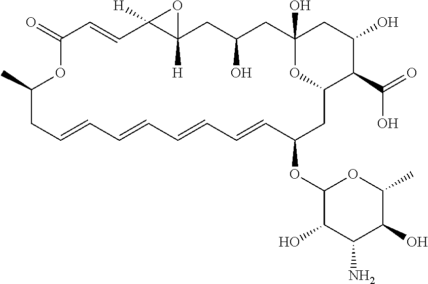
C1(OC2C=CC=CC=CC=CCC(C)OC(=O)C=CC3([H])C([H])(CC(O)CC4(O)OC(C2)C(C(=O)O)C(O)C4)O3)C(O)C(N)C(O)C(C)O1
